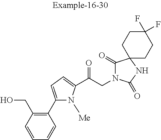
C1=CC(CO)=C(C2=CC=C(C(CN3C(=O)C4(NC3=O)CCC(F)(F)CC4)=O)N2[Me])C=C1
